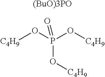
P(O[C4H9])(O[C4H9])(=O)O[C4H9].[(BuO)3PO]
